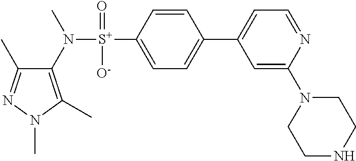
C1(C)=NN(C)C(C)=C1N([S+](C1=CC=C(C2=CC=NC(N3CCNCC3)=C2)C=C1)(=O)[O-])C
